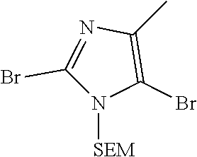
C1(Br)=NC(C)=C(Br)N1[SEM]
